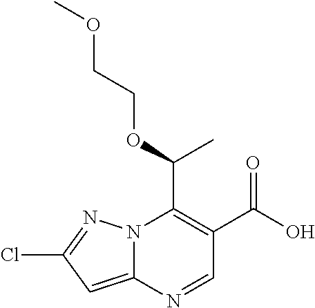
N12C(=CC(Cl)=N1)N=CC(C(O)=O)=C2C(OCCOC)C
